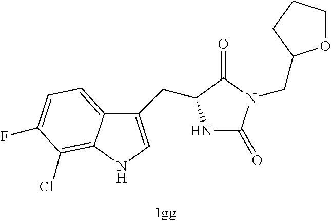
[1gg].N1C(=O)N(CC2OCCC2)C(=O)C1CC1=CNC2=C(Cl)C(F)=CC=C12
